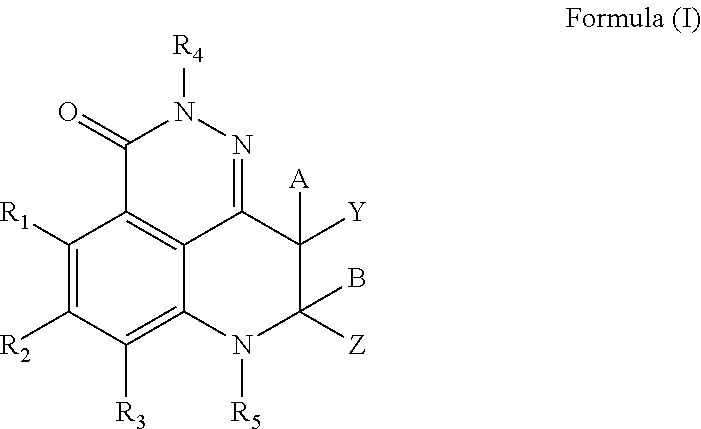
C1(=O)C2=C3C(=NN1[R4])C([Y])([A])C([Z])(B)N([R5])C3=C([R3])C([R2])=C2[R1]
